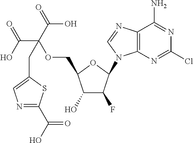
C1(O)C(F)C(N2C3=C(N=C2)C(N)=NC(Cl)=N3)OC1COC(C(O)=O)(C(=O)O)CC1=CN=C(C(O)=O)S1
